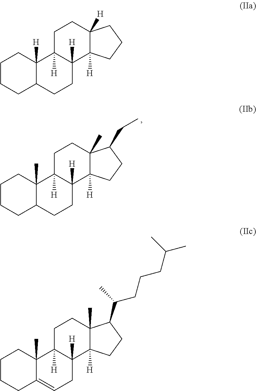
C1CCC2C(C)(C1)C1([H])C([H])(CC2)C2([H])C(C)(CC1)C(CC)CC2.C1CCC2=CCC3([H])C([H])(C2(C)C1)CCC1(C)C3([H])CCC1C(C)CCCC(C)C.C1CCC2C([H])(C1)C1([H])C([H])(CC2)C2([H])C([H])(CC1)CCC2
